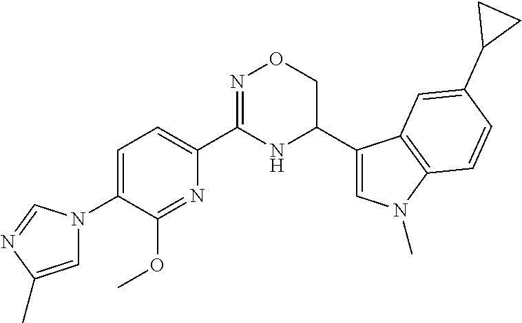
C1=C(N2C=C(C)N=C2)C(OC)=NC(C2=NOCC(C3=CN(C)C4=C3C=C(C3CC3)C=C4)N2)=C1
